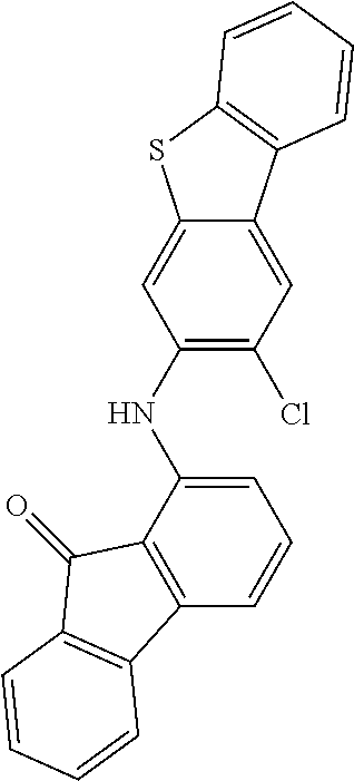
C1=C(NC2=C(Cl)C=C3C(=C2)SC2=C3C=CC=C2)C2=C(C=C1)C1=C(C2=O)C=CC=C1
